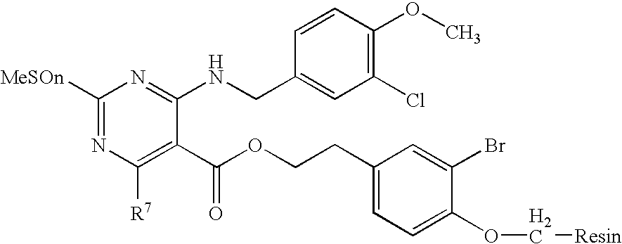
C1([MeSOn])=NC([R7])=C(C(OCCC2=CC=C(OC[Resin])C(Br)=C2)=O)C(NCC2=CC(Cl)=C(OC)C=C2)=N1
